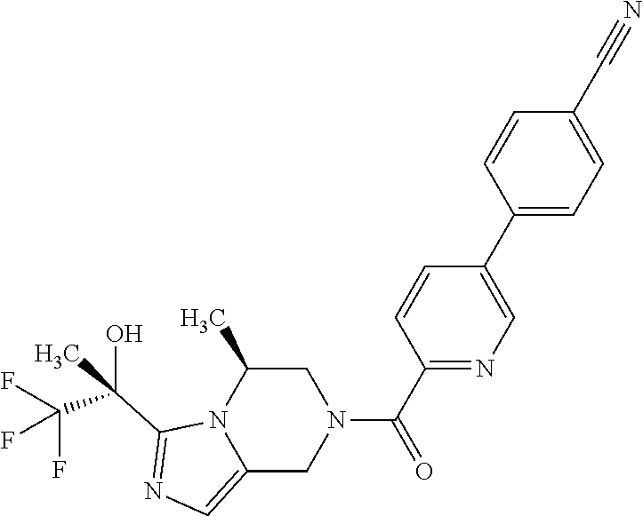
C1(C2=CN=C(C(=O)N3CC(C)N4C(=CN=C4C(C(F)(F)F)(O)C)C3)C=C2)=CC=C(C#N)C=C1
